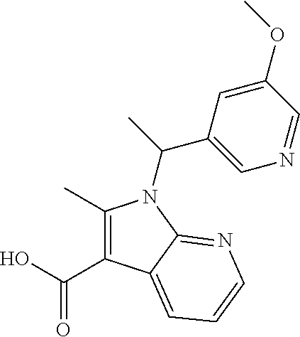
C(O)(=O)C1=C(C)N(C(C2=CN=CC(OC)=C2)C)C2=NC=CC=C12
